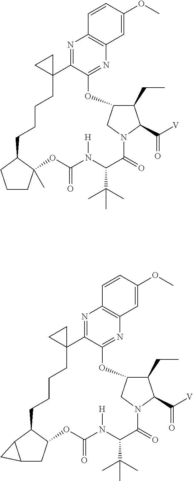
N1=C2C(=NC3=C1C=CC(OC)=C3)OC1C(CC)C(C([V])=O)N(C(=O)C(C(C)(C)C)N([H])C(=O)OC3(C)C(CCCCC24CC4)CCC3)C1.N1=C2C(=NC3=C1C=CC(OC)=C3)OC1C(CC)C(C([V])=O)N(C(=O)C(C(C)(C)C)N([H])C(=O)OC3C(CCCCC24CC4)C2C(C3)C2)C1
